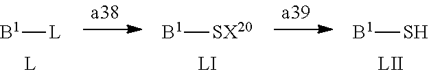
[B1][L].[B1][SX20].[B1]S
